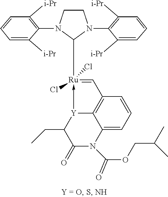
C1CN(C2=C([i-Pr])C=CC=C2[i-Pr])C([Ru]2(Cl)(Cl)-[Y]3C4=C(C=2)C=CC=C4N(C(OCC(C)C)=O)C(=O)C3CC)N1C1=C([i-Pr])C=CC=C1[i-Pr]
